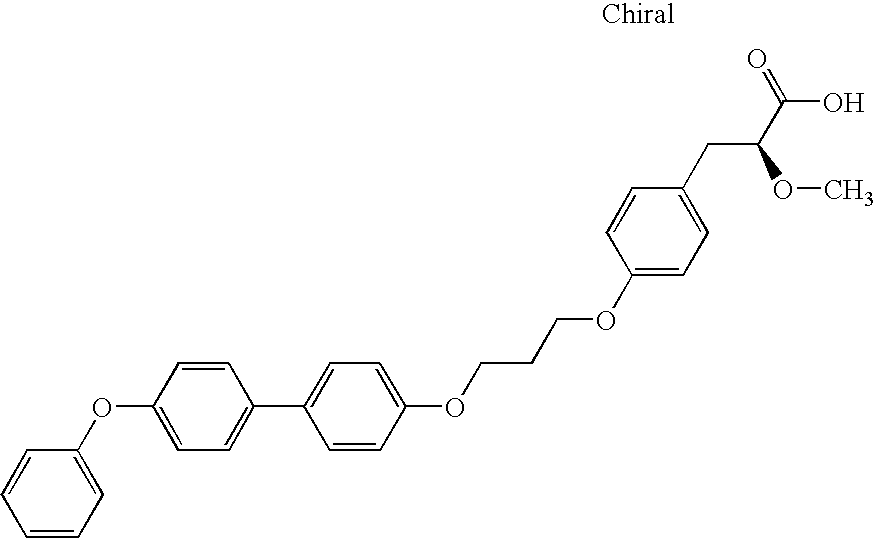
C1=C(OC2=CC=CC=C2)C=CC(C2=CC=C(OCCCOC3=CC=C(CC(C(O)=O)OC)C=C3)C=C2)=C1
